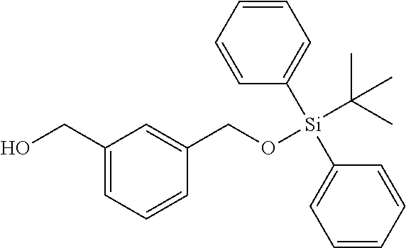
C1=CC=CC([Si](C2=CC=CC=C2)(C(C)(C)C)OCC2=CC(CO)=CC=C2)=C1
